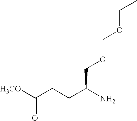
[H3CO]C(CCC(N)COCOCC)=O
